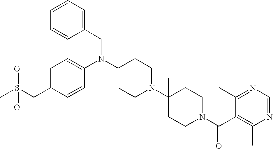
C(C1=CC=C(N(C2CCN(C3(C)CCN(C(C4=C(C)N=CN=C4C)=O)CC3)CC2)CC2=CC=CC=C2)C=C1)S(C)(=O)=O
